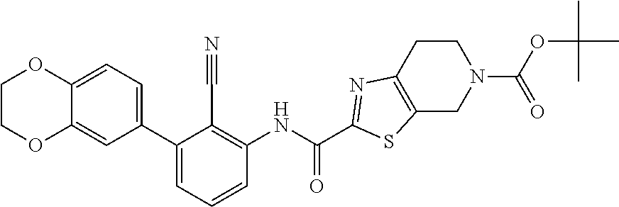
C12=CC(C3=CC=CC(NC(=O)C4=NC5=C(CN(C(=O)OC(C)(C)C)CC5)S4)=C3C#N)=CC=C1OCCO2
